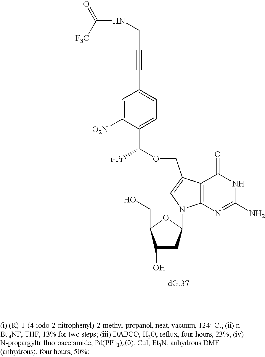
C12=C(C(COC(C3=CC=C(C#CCNC(=O)[F3C])C=C3[O2N])[i-Pr])=CN1C1CC(O)C(CO)O1)C(=O)NC(N)=N2
